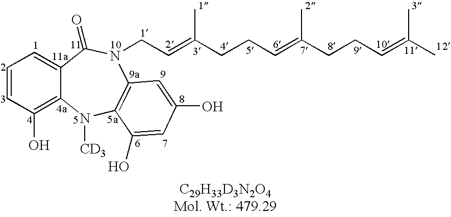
C1=CC(O)=C2C(=C1)C(=O)N(CC=C(CCC=C(CCC=C(C)C)C)C)C1=C(N2[CD3])C(O)=CC(O)=C1
